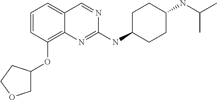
C1=CC=C2C(=C1OC1COCC1)N=C(NC1CCC(NC(C)C)CC1)N=C2
